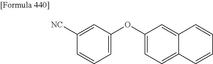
C1([NC])=CC(OC2=CC=C3C(=C2)C=CC=C3)=CC=C1
